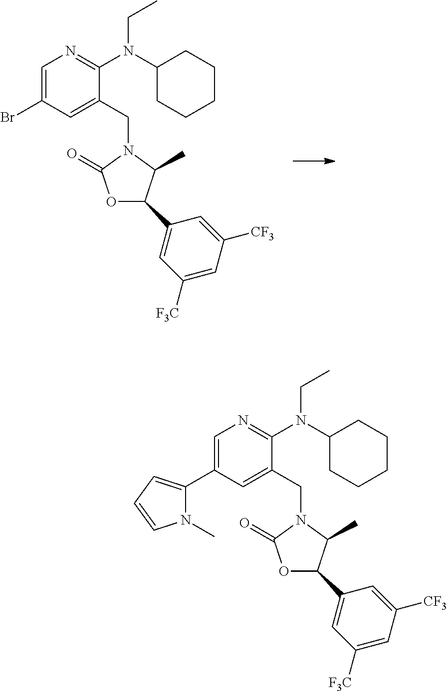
C1=C(Br)C=C(CN2C(=O)OC(C3=CC([F3C])=CC([CF3])=C3)C2C)C(N(C2CCCCC2)CC)=N1.C1=C(C2=CC=CN2C)C=C(CN2C(=O)OC(C3=CC([F3C])=CC([CF3])=C3)C2C)C(N(C2CCCCC2)CC)=N1
